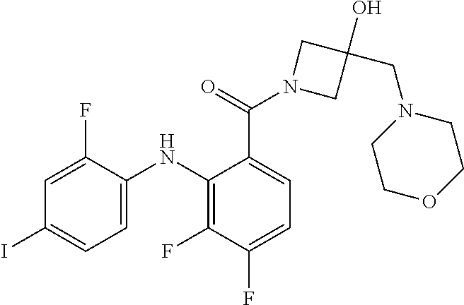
C1(C(N2CC(O)(CN3CCOCC3)C2)=O)=CC=C(F)C(F)=C1NC1=CC=C(I)C=C1F
